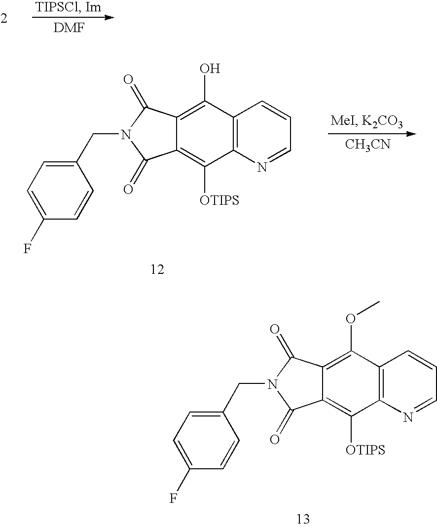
C12=C(N=CC=C1)C([OTIPS])=C1C(=C2OC)C(=O)N(CC2=CC=C(F)C=C2)C1=O.[CH3CN].C12=C(N=CC=C1)C([OTIPS])=C1C(=C2O)C(=O)N(CC2=CC=C(F)C=C2)C1=O
